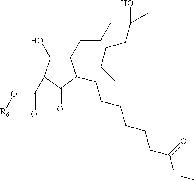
C1(C=CCC(O)(C)CCCC)C(O)C(C(O[R6])=O)C(=O)C1CCCCCCC(OC)=O
